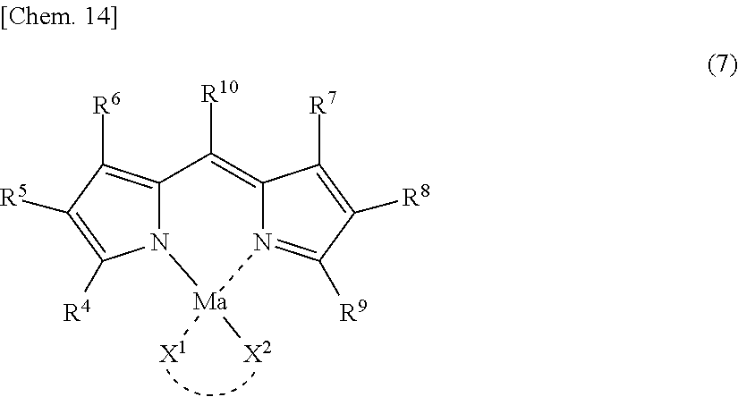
N12C(=C([R6])C([R5])=C1[R4])C([R10])=C1N(=C([R9])C([R8])=C1[R7])[Ma]2([X1])[X2]
